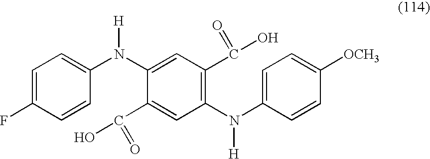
C1=CC(F)=CC=C1N(C1=CC(C(=O)O)=C(N(C2=CC=C([OCH3])C=C2)[H])C=C1C(O)=O)[H]
